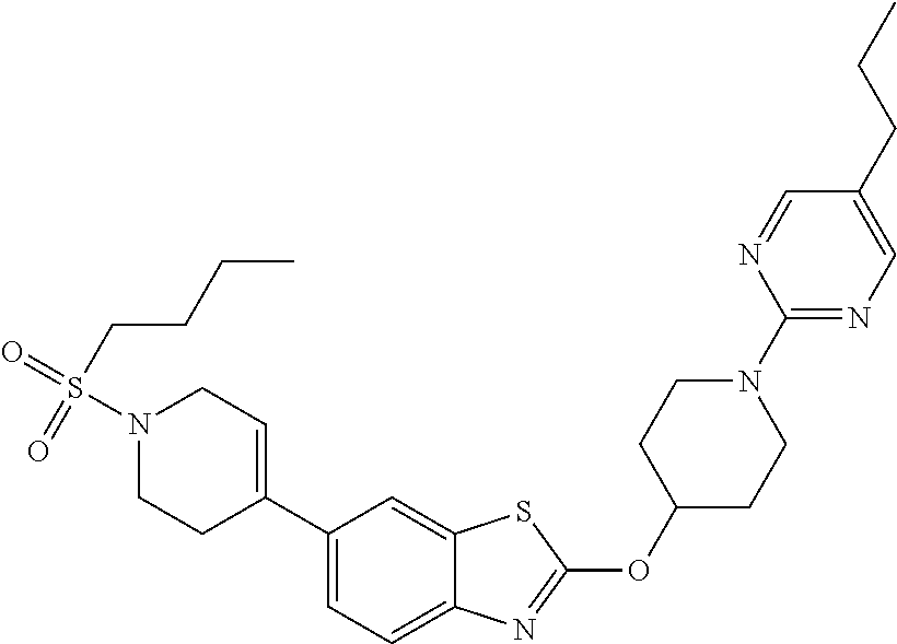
C1C(OC2=NC3=CC=C(C4=CCN(S(=O)(CCCC)=O)CC4)C=C3S2)CCN(C2=NC=C(CCC)C=N2)C1
